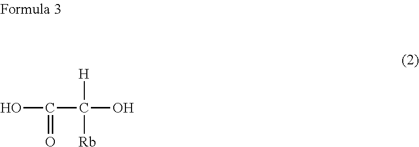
OC(C(O)([Rb])[H])=O
